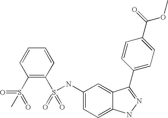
C1=CC=CC(S(=O)(=O)NC2=CC=C3C(=C2)C(C2=CC=C(C(=O)OC)C=C2)=NN3)=C1S(=O)(C)=O
